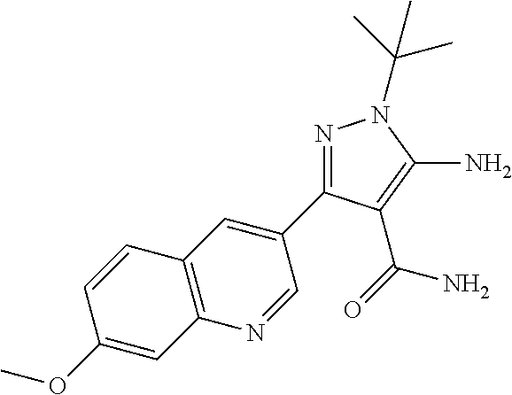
N1=C(C2=CC3=C(N=C2)C=C(OC)C=C3)C(C(=O)N)=C(N)N1C(C)(C)C
